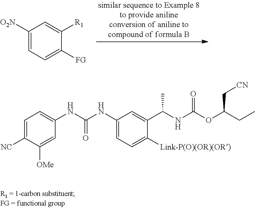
C1([O2N])=CC=C([FG])C([R1])=C1.C1=C([NC])C([OMe])=CC(NC(NC2=CC=C([Link-P(O)(OR)(OR)])C(C(NC(OC(CC)C[CN])=O)C)=C2)=O)=C1
